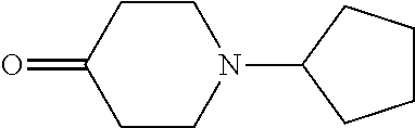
C1CC(=O)CCN1C1CCCC1
